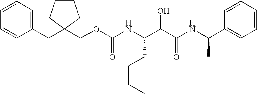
C1(CC2(COC(NC(C(C(NC(C3=CC=CC=C3)C)=O)O)CCCC)=O)CCCC2)=CC=CC=C1
